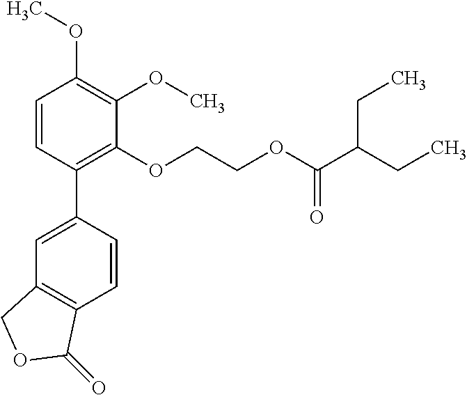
C1=CC(C2=CC3=C(C=C2)C(=O)OC3)=C(OCCOC(C(CC)CC)=O)C(OC)=C1OC
